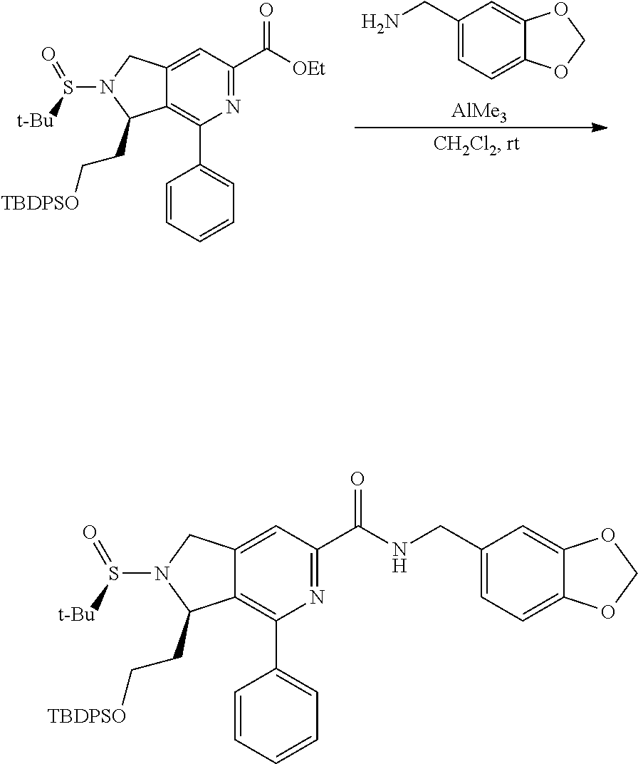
C1(CN)=CC=C2C(=C1)OCO2.[AlMe3].C12=CC(C([OEt])=O)=NC(C3=CC=CC=C3)=C1C(CC[TBDPSO])N(S([t-Bu])=O)C2.C12=CC(C(NCC3=CC=C4C(=C3)OCO4)=O)=NC(C3=CC=CC=C3)=C1C(CC[TBDPSO])N(S([t-Bu])=O)C2
